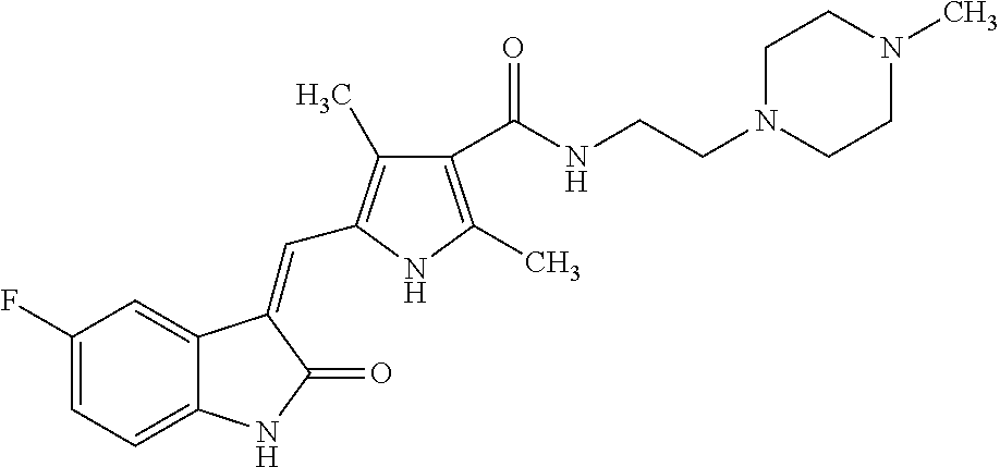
C1(F)=CC=C2C(=C1)C(=CC1=C(C)C(C(NCCN3CCN(C)CC3)=O)=C(C)N1)C(=O)N2
